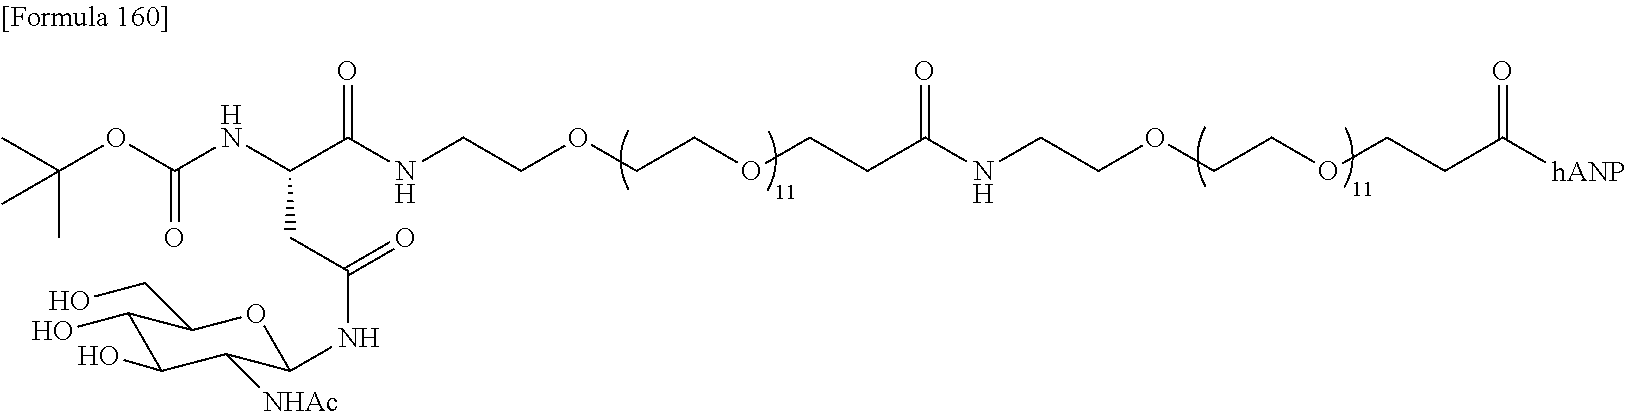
CC(C)(OC(NC(C(NCCOCCOCCC(NCCOCCOCCC([hANP])=O)=O)=O)CC(NC1C([NHAc])C(O)C(O)C(CO)O1)=O)=O)C
